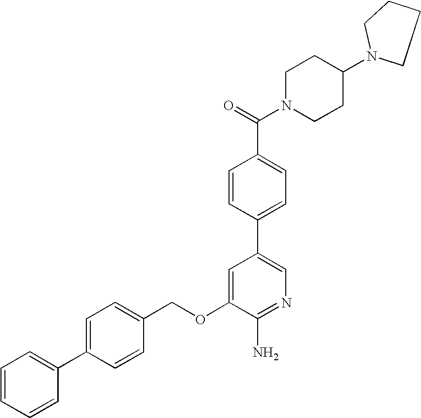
C1(OCC2=CC=C(C3=CC=CC=C3)C=C2)=CC(C2=CC=C(C(=O)N3CCC(N4CCCC4)CC3)C=C2)=CN=C1N
